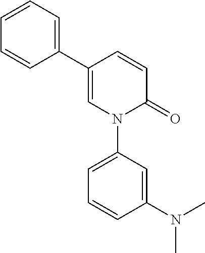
N1(C2=CC=CC(N(C)C)=C2)C(=O)C=CC(C2=CC=CC=C2)=C1
